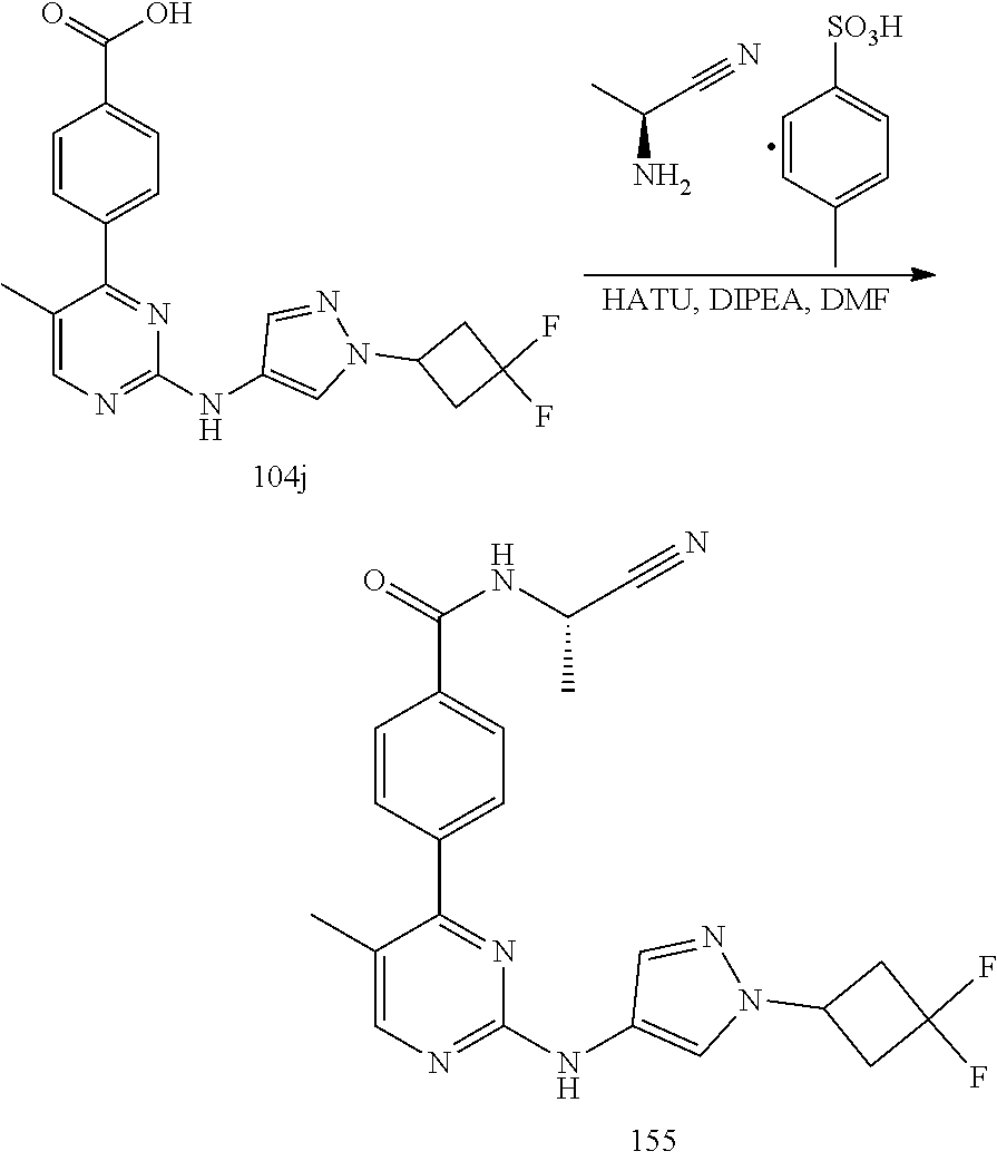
C1=CC(C2=NC(NC3=CN(C4CC(F)(F)C4)N=C3)=NC=C2C)=CC=C1C(NC(C#N)C)=O.CC(C#N)N.C1=CC(C)=CC=C1[SO3H].C1=CC(C2=NC(NC3=CN(C4CC(F)(F)C4)N=C3)=NC=C2C)=CC=C1C(O)=O
